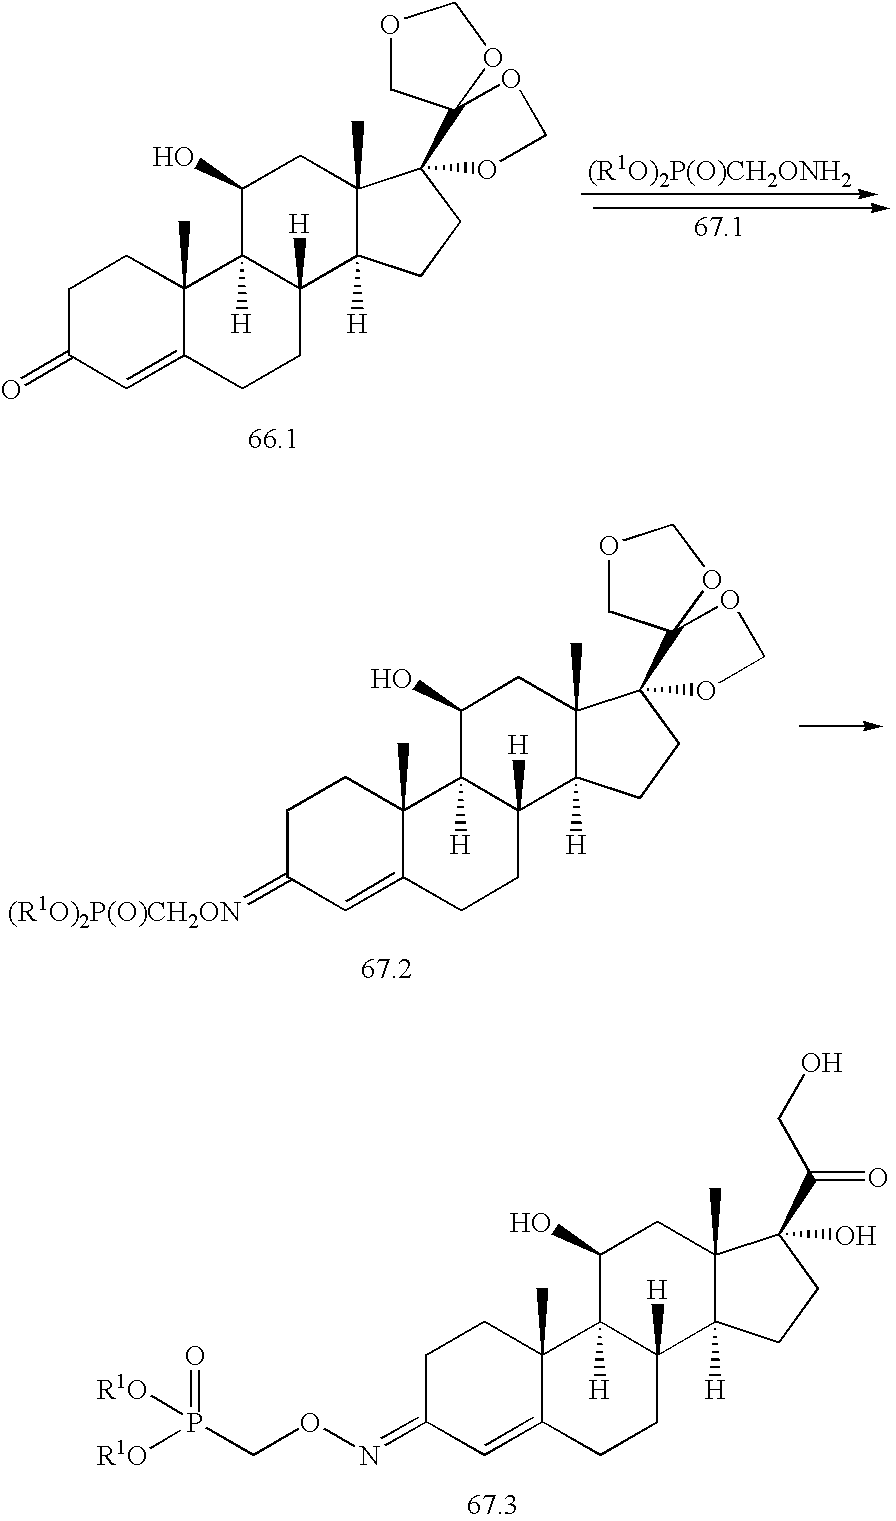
C1CC2(C)C(=CC1=O)CCC1([H])C2([H])C(O)CC2(C)C1([H])CCC21OCOC12COCO2.C1CC2(C)C(=CC1=[(R1O)2P(O)CH2ON])CCC1([H])C2([H])C(O)CC2(C)C1([H])CCC21OCOC12COCO2.C1CC2(C)C(=CC1=NOCP([R1O])(=O)[R1O])CCC1([H])C2([H])C(O)CC2(C)C1([H])CCC2(O)C(CO)=O
